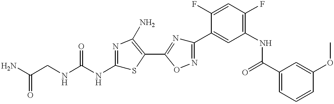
C(CNC(NC1=NC(N)=C(C2=NC(C3=CC(NC(C4=CC=CC(OC)=C4)=O)=C(F)C=C3F)=NO2)S1)=O)(N)=O
